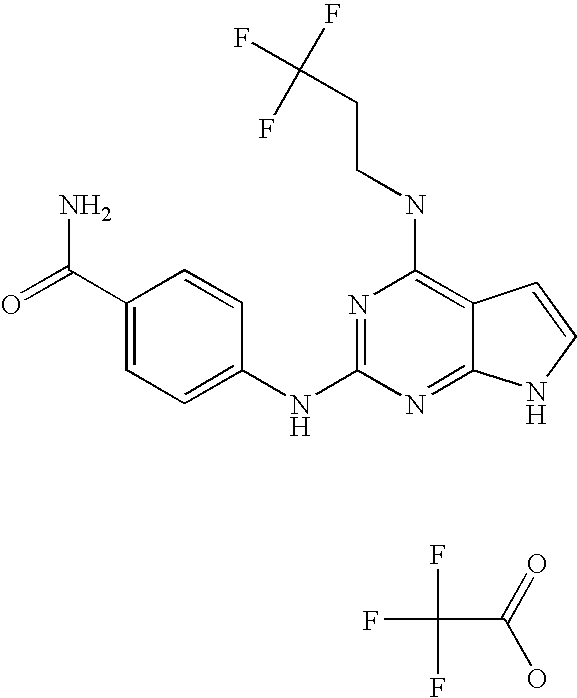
O=C(C1=CC=C(NC2=NC(NCCC(F)(F)F)=C3C(=N2)NC=C3)C=C1)N.O=C(O)C(F)(F)F
